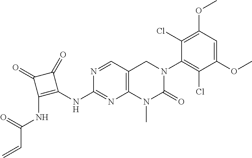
N1=CC2=C(N=C1NC1=C(NC(C=C)=O)C(=O)C1=O)N(C)C(=O)N(C1=C(Cl)C(OC)=CC(OC)=C1Cl)C2
